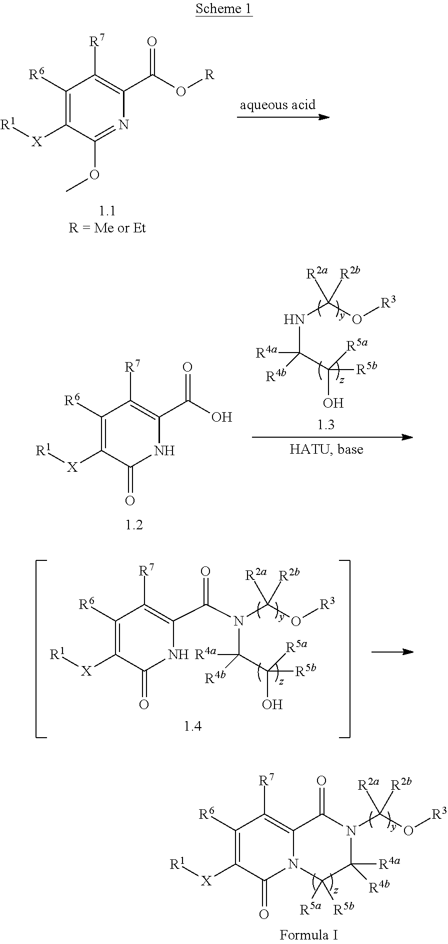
C1([R6])=C([X][R1])C(OC)=NC(C(O[R])=O)=C1[R7].N(C(C([R5a])(O)[R5b])([R4a])[R4b])C(O[R3])([R2b])[R2a].C1([R6])=C([X][R1])C(=O)NC(C(O)=O)=C1[R7].N(C(C([R5a])(O)[R5b])([R4a])[R4b])(C(O[R3])([R2b])[R2a])C(C1=C([R7])C([R6])=C([X][R1])C(=O)N1)=O.N1(C(O[R3])([R2b])[R2a])C([R4a])([R4b])C([R5b])([R5a])N2C(=C([R7])C([R6])=C([X][R1])C2=O)C1=O
